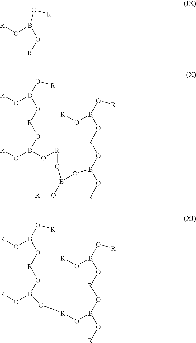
[R]OB(O[R])O[R].[R]OB(O[R]OB(O[R])O[R])O[R]OB(O[R])OB(O[R])O[R]OB(O[R])O[R].[R]OB(O[R]OB(O[R])O[R])O[R]OB(O[R])O[R]OB(O[R])O[R]
